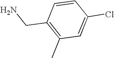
C1=CC(CN)=C(C)C=C1Cl
